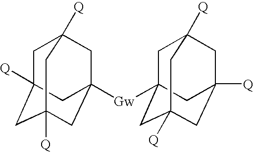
C1C2([Q])CC3([Q])CC([Gw]C45CC6([Q])CC([Q])(CC([Q])(C4)C6)C5)(CC1([Q])C3)C2
